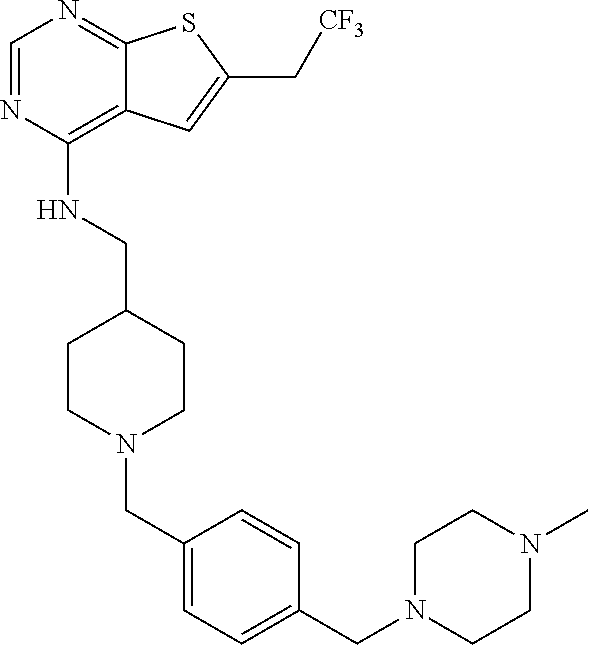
C1=NC(NCC2CCN(CC3=CC=C(CN4CCN(C)CC4)C=C3)CC2)=C2C(=N1)SC(C[CF3])=C2
